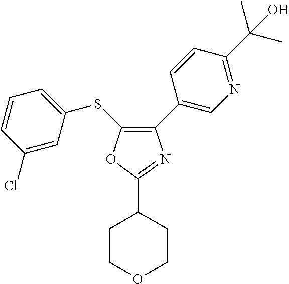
C1(C2=CN=C(C(C)(C)O)C=C2)=C(SC2=CC=CC(Cl)=C2)OC(C2CCOCC2)=N1
